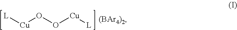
[Cu](OO[Cu][L])[L].[(BAr4)2]
